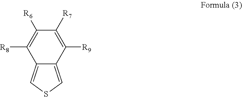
C12=CSC=C1C([R9])=C([R7])C([R6])=C2[R8]
